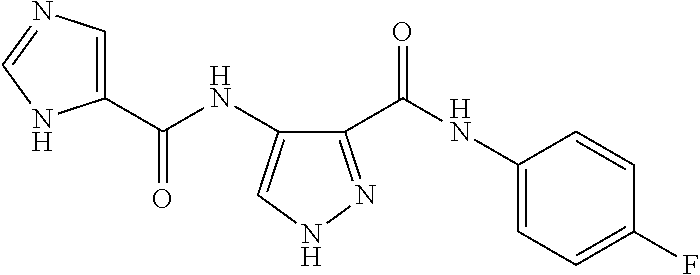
C1(C(NC2=CC=C(F)C=C2)=O)=NNC=C1NC(=O)C1=CN=CN1
